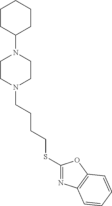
C1(SCCCCN2CCN(C3CCCCC3)CC2)=NC2=C(O1)C=CC=C2
